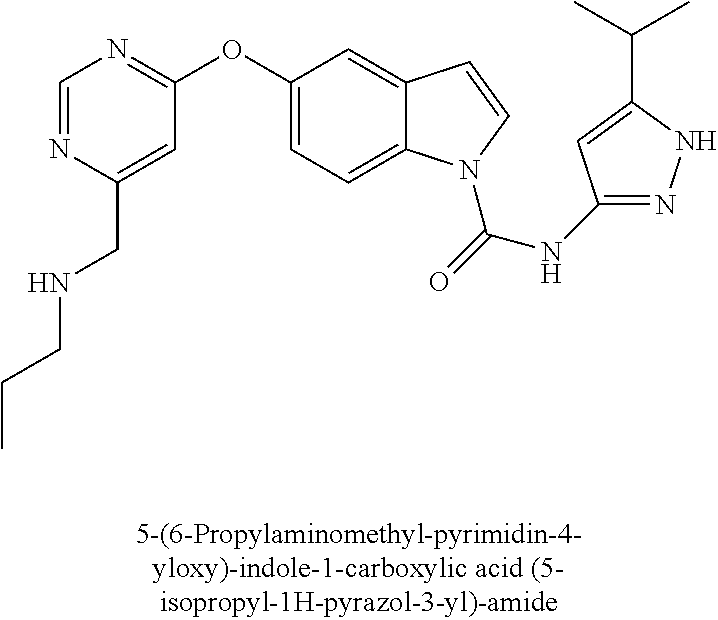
C1=NC(CNCCC)=CC(OC2=CC=C3C(=C2)C=CN3C(=O)NC2=NNC(C(C)C)=C2)=N1
